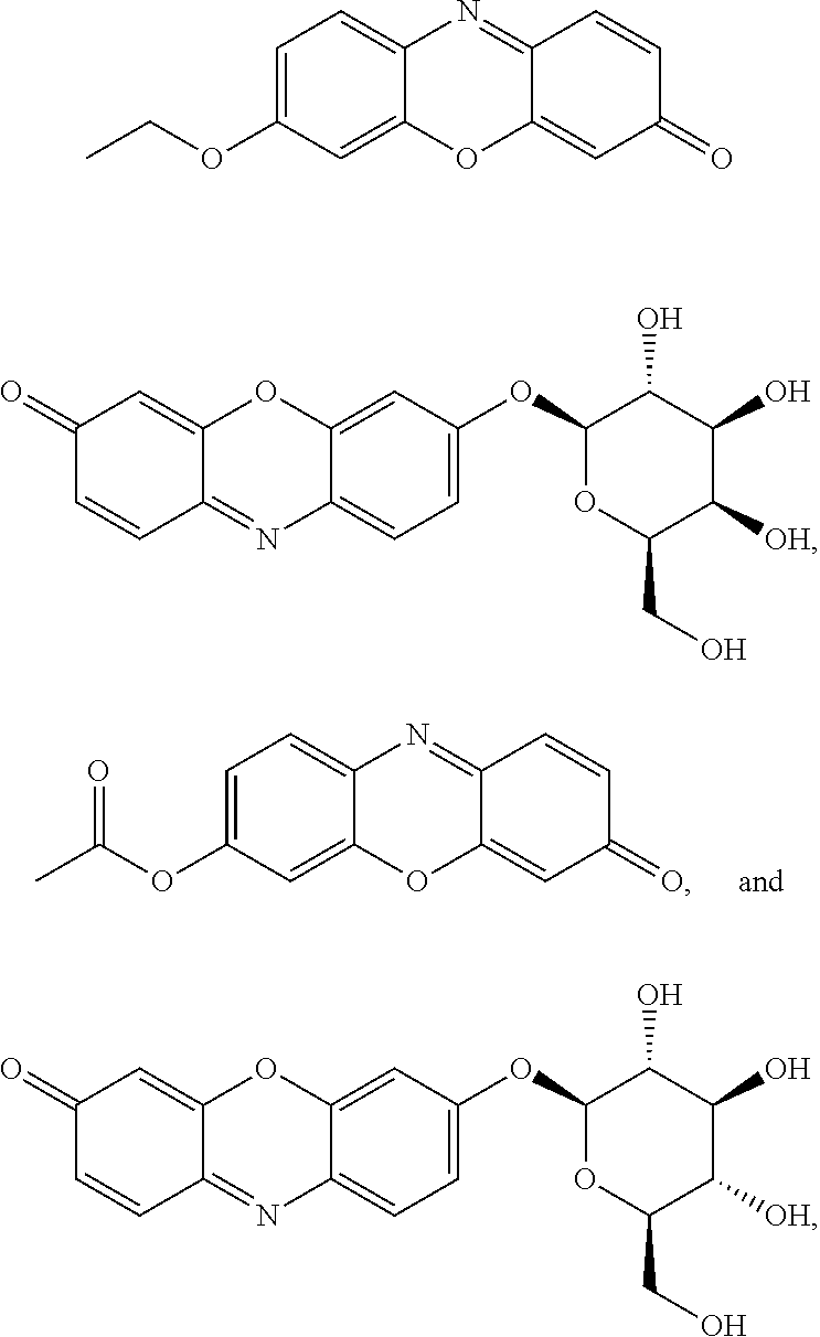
C12=CC=C(OC(C)=O)C=C1OC1=CC(=O)C=CC1=N2.C12=CC=C(OCC)C=C1OC1=CC(=O)C=CC1=N2.C1(=O)C=CC2=NC3=CC=C(OC4OC(CO)C([OH])C(O)C4O)C=C3OC2=C1.C1(=O)C=CC2=NC3=CC=C(OC4OC(CO)C([OH])C(O)C4O)C=C3OC2=C1
